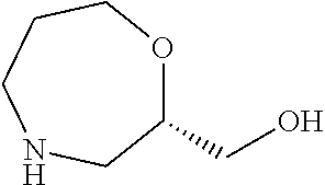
C1(CO)OCCCNC1
